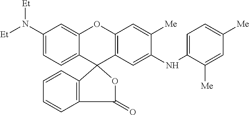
C1(N([Et])[Et])=CC=C2C(=C1)OC1=C(C23C2=C(C(=O)O3)C=CC=C2)C=C(NC2=CC=C([Me])C=C2[Me])C([Me])=C1
